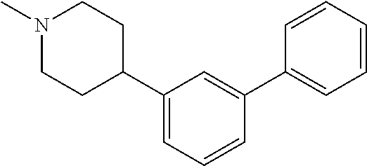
N1(C)CCC(C2=CC=CC(C3=CC=CC=C3)=C2)CC1
